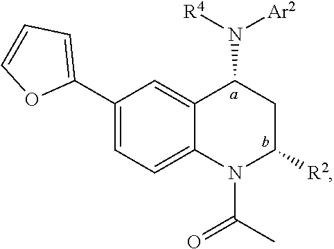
C1(C2=CC=CO2)=CC=C2C(=C1)C(N([R4])[Ar2])CC([R2])N2C(=O)C
